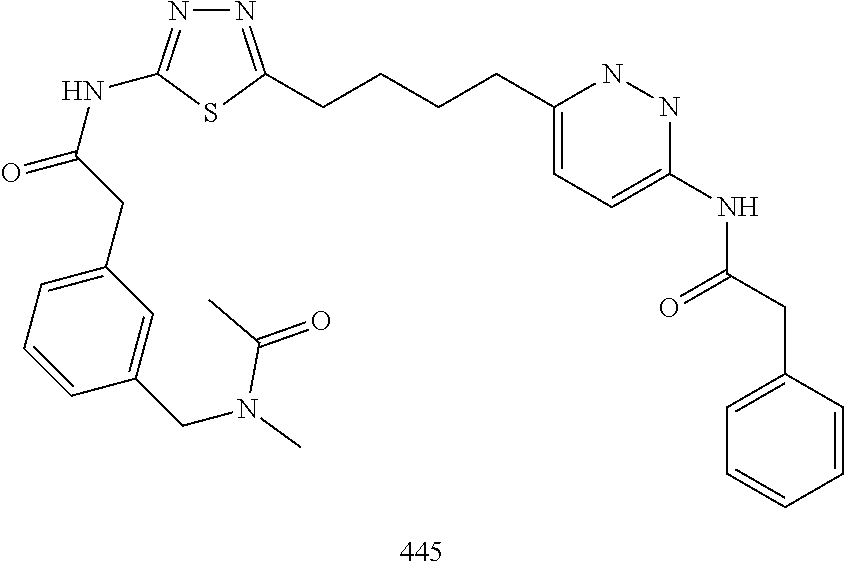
C1(CCCCC2=NN=C(NC(=O)CC3=CC=CC(CN(C)C(C)=O)=C3)S2)=CC=C(NC(CC2=CC=CC=C2)=O)NN1
